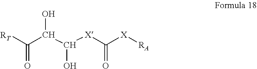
C(C(C([X]C([X][RA])=O)O)O)([RT])=O
